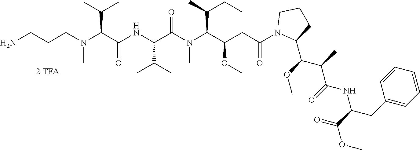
C(CCN(C(C(NC(C(N(C(C(CC(N1C(C(OC)C(C)C(=O)NC(C(=O)OC)CC2=CC=CC=C2)CCC1)=O)OC)C(C)CC)C)=O)C(C)C)=O)C(C)C)C)N
